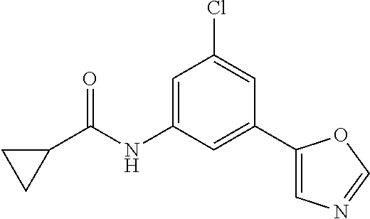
C1=C(NC(C2CC2)=O)C=C(C2=CN=CO2)C=C1Cl
